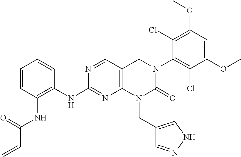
C1(NC2=C(NC(=O)C=C)C=CC=C2)=NC2=C(C=N1)CN(C1=C(Cl)C(OC)=CC(OC)=C1Cl)C(=O)N2CC1=CNN=C1
